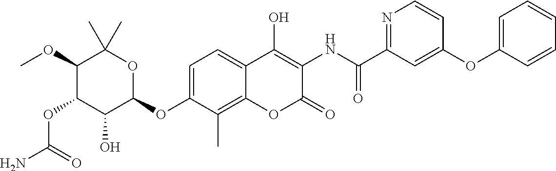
NC(=O)OC1C(O)C(OC2=CC=C3C(=C2C)OC(=O)C(NC(=O)C2=NC=CC(OC4=CC=CC=C4)=C2)=C3O)OC(C)(C)C1OC
